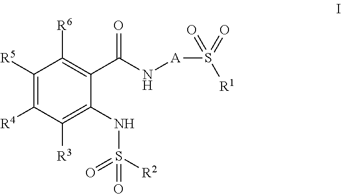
C1([R5])=C([R4])C([R3])=C(NS(=O)([R2])=O)C(C(=O)N[A]S(=O)([R1])=O)=C1[R6]
